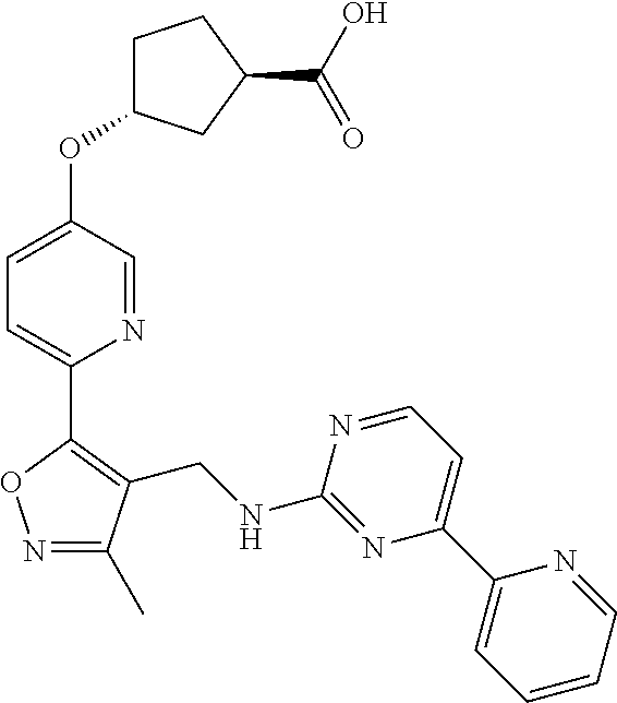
N1=C(C)C(CNC2=NC(C3=CC=CC=N3)=CC=N2)=C(C2=CC=C(OC3CCC(C(O)=O)C3)C=N2)O1
